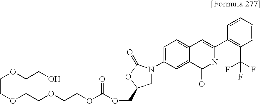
O(CCOCCOCCOC(OCC1CN(C2=CC=C3C(=C2)C(=O)NC(C2=C(C(F)(F)F)C=CC=C2)=C3)C(=O)O1)=O)CCO
